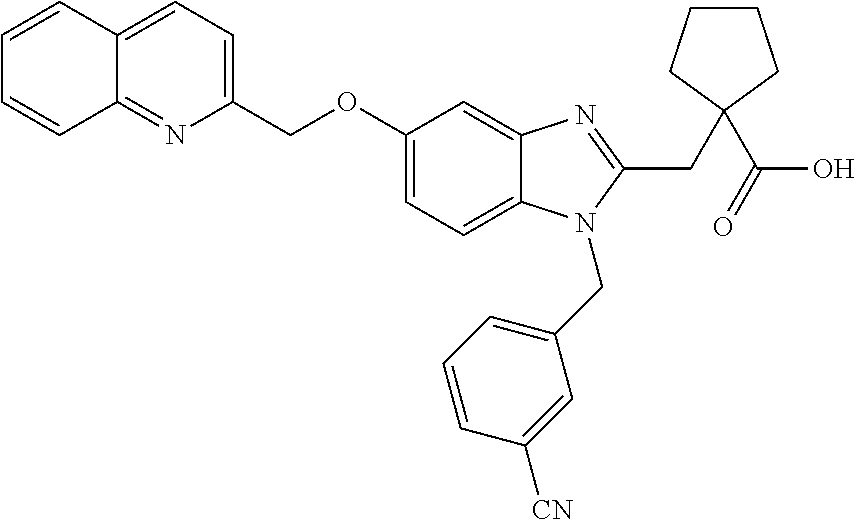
C1=CC=CC2=NC(COC3=CC=C4C(=C3)N=C(CC3(C(O)=O)CCCC3)N4CC3=CC=CC([CN])=C3)=CC=C12
